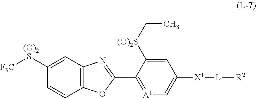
C1(S[F3C])=CC2=C(C=C1)OC(C1=[A1]C=C([X1][L][R2])C=C1[(O)2S]CC)=N2.[(O)2]
